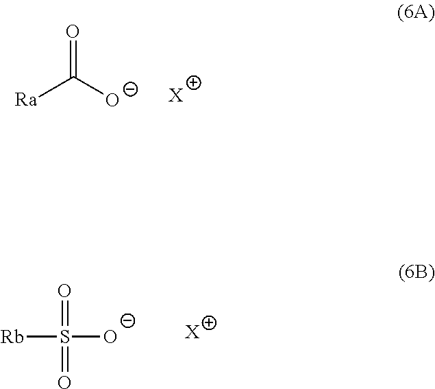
O=C([O-])[Ra].[X].[Rb]S([O-])(=O)=O.[X]
